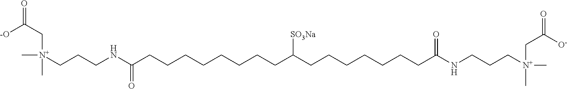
[N+](CCCNC(CCCCCCCCC(CCCCCCCC(NCCC[N+](C)(CC([O-])=O)C)=O)[SO3Na])=O)(C)(C)CC([-O])=O
